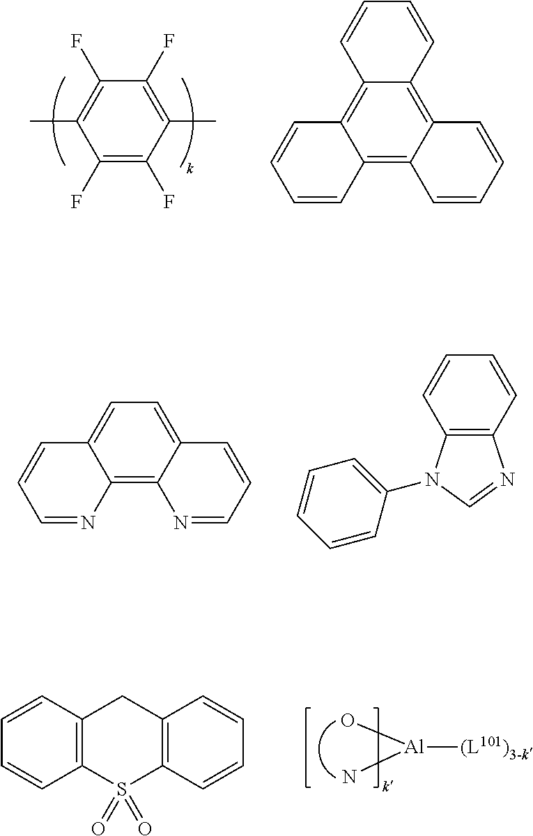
C1(C)=C(F)C(F)=C(C)C(F)=C1F.C12=C3C(=C4C(=C1C=CC=C2)C=CC=C4)C=CC=C3.C12=CC=C3C(=C1N=CC=C2)N=CC=C3.C1=CC=CC2=C1N(C1=CC=CC=C1)C=N2.O[Al](N)[(L101)3-k].C1=CC2=C(C=C1)S(=O)(=O)C1=C(C2)C=CC=C1
